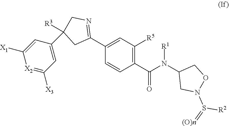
C1(C(N(C2CN(S(=[(O)n])[R2])OC2)[R1])=O)=C([R5])C=C(C2=NCC(C3=CC([X3])=[X2]C([X1])=C3)([R3])C2)C=C1
